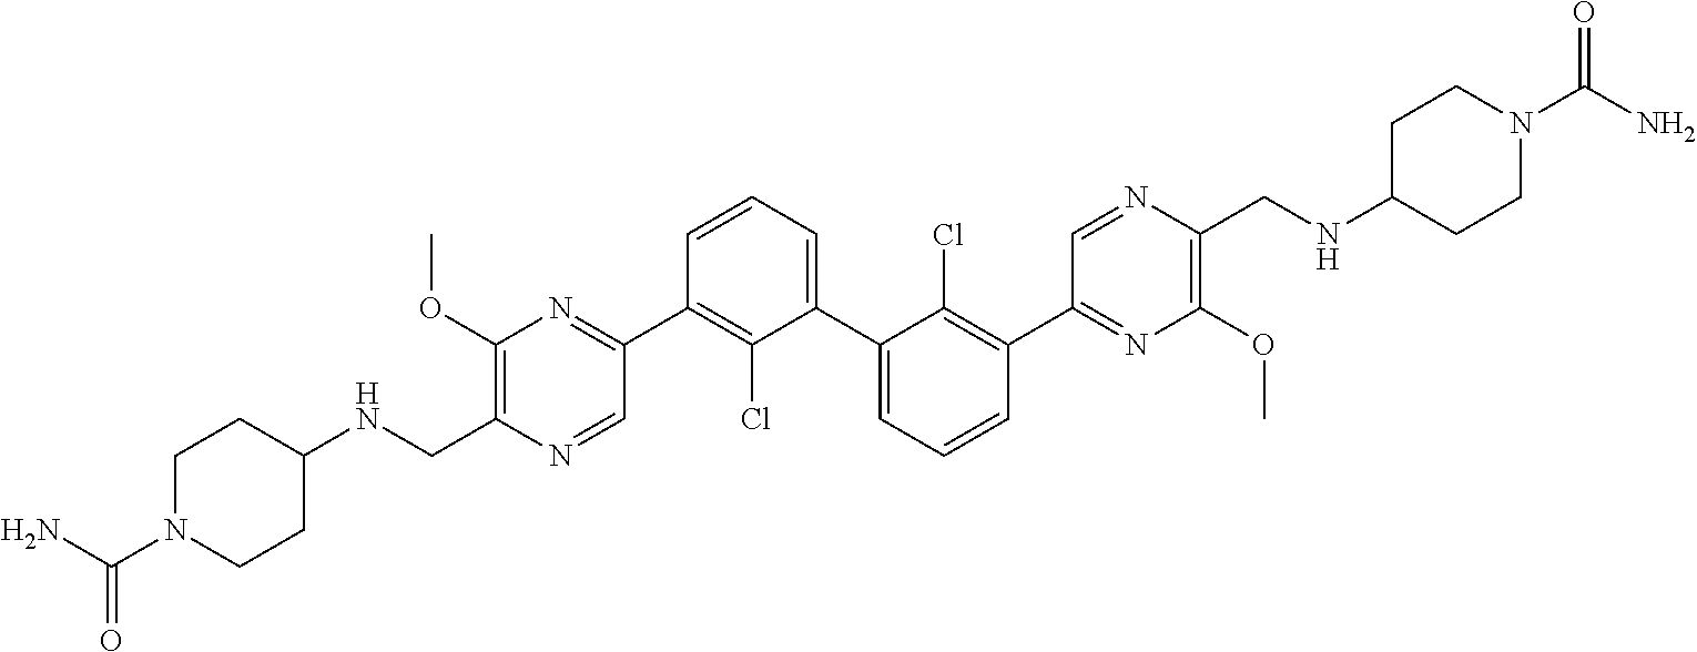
N1(C(N)=O)CCC(NCC2=C(OC)N=C(C3=C(Cl)C(C4=CC=CC(C5=NC(OC)=C(CNC6CCN(C(N)=O)CC6)N=C5)=C4Cl)=CC=C3)C=N2)CC1
